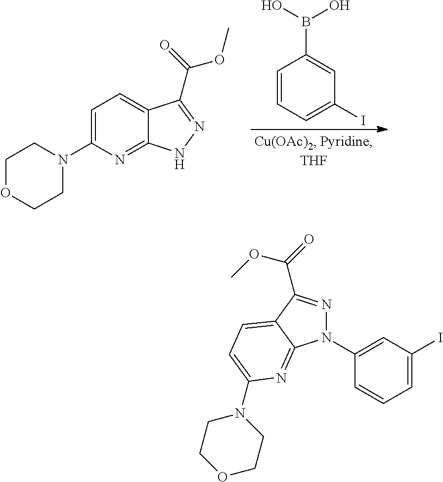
C1=C(N2CCOCC2)N=C2C(=C1)C(C(OC)=O)=NN2.C1=CC=C(I)C=C1B(O)O.N1(C2=CC(I)=CC=C2)N=C(C(=O)OC)C2=CC=C(N3CCOCC3)N=C12
